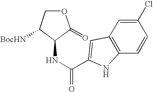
C12=C(C=CC(Cl)=C1)NC(C(NC1C([BocHN])COC1=O)=O)=C2
